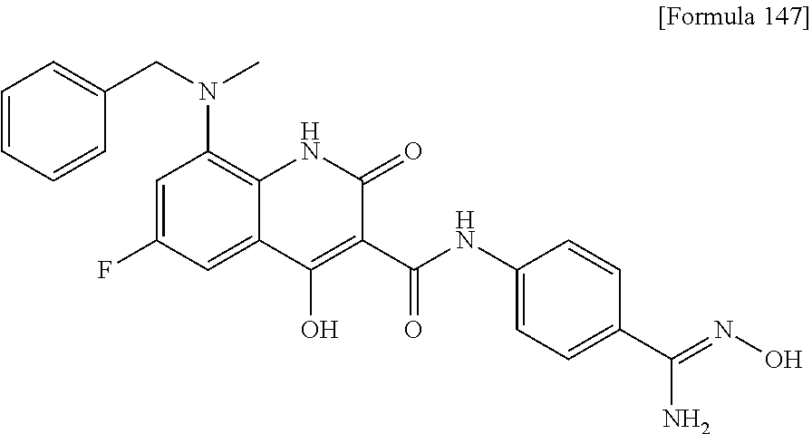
C1=C(F)C=C2C(=C1N(CC1=CC=CC=C1)C)NC(=O)C(C(NC1=CC=C(C(=NO)N)C=C1)=O)=C2O
